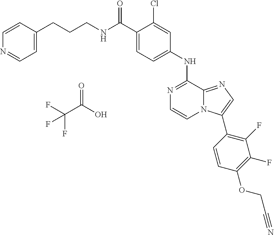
C1(NC2=NC=CN3C2=NC=C3C2=C(F)C(F)=C(OCC#N)C=C2)=CC=C(C(NCCCC2=CC=NC=C2)=O)C(Cl)=C1.O=C(O)C(F)(F)F
